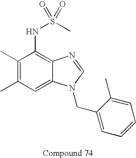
C1(C)=C(C)C=C2C(=C1NS(=O)(C)=O)N=CN2CC1=CC=CC=C1C
